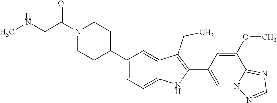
N1(C(CNC)=O)CCC(C2=CC=C3C(=C2)C(CC)=C(C2=CN4C(=NC=N4)C(OC)=C2)N3)CC1
